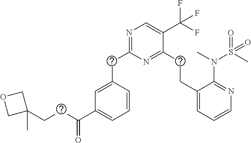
C(C1=NC=C(C(F)(F)F)C(CCC2=CC=CN=C2N(S(=O)(C)=O)C)=N1)C1=CC(C(CCC2(C)COC2)=O)=CC=C1
